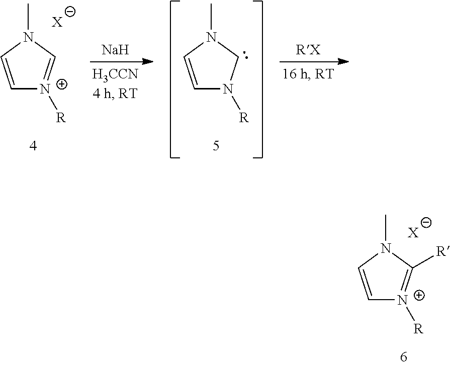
C1=CN(C)C=[N+]1[R].[X].[Na].C1=CN(C)CN1[R].[RX].C1=CN(C)C([R])=[N+]1[R].[X]
